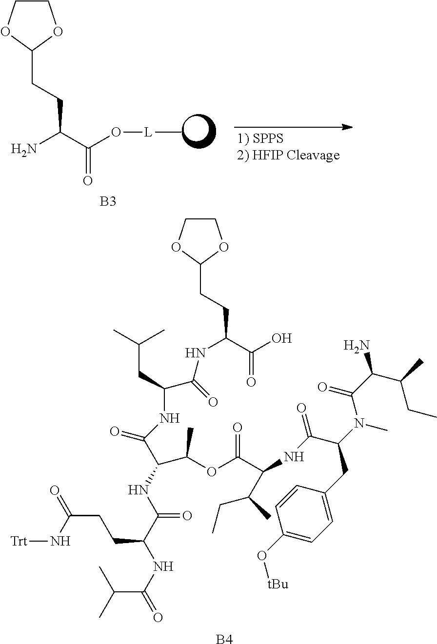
C1COC(CCC(C(O)=O)NC(C(CC(C)C)NC(=O)C(NC(C(NC(=O)C(C)C)CCC(N[Trt])=O)=O)C(OC(C(NC(C(N(C)C(C(N)C(C)CC)=O)CC2=CC=C(O[tBu])C=C2)=O)C(C)CC)=O)C)=O)O1.[B4].C1COC(CCC(C(O[L]C)=O)N)O1.[B3]
